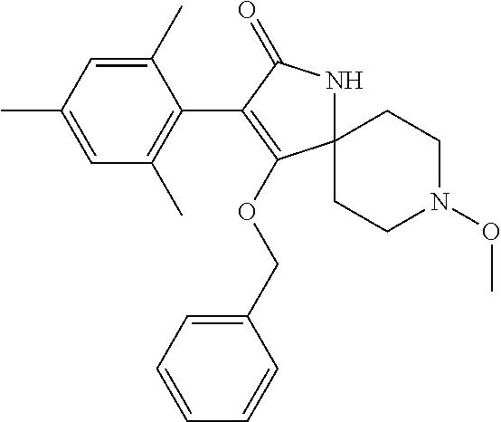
C1(C)=CC(C)=CC(C)=C1C1=C(OCC2=CC=CC=C2)C2(NC1=O)CCN(OC)CC2
